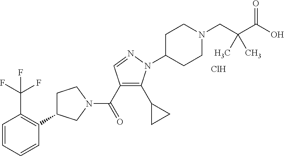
C1C(C2=C(C(F)(F)F)C=CC=C2)CN(C(=O)C2=C(C3CC3)N(C3CCN(CC(C)(C(=O)O)C)CC3)N=C2)C1.Cl
